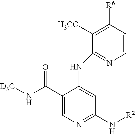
C1(C(N[D3C])=O)=CN=C(N[R2])C=C1NC1=NC=CC([R6])=C1[H3CO]
